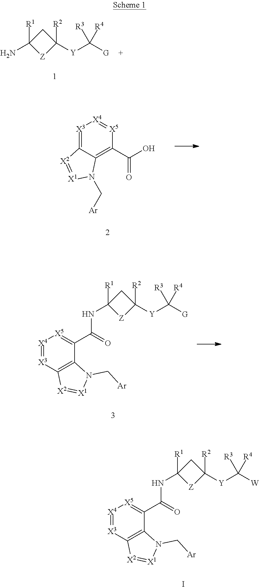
[Z]1C([Y]C([G])([R3])[R4])([R2])CC1(N)[R1].[X3]1=C2C(=C(C(O)=O)[X5]=[X4]1)N(C[Ar])[X1]=[X2]2.[Z]1C([Y]C([G])([R3])[R4])([R2])CC1(NC(C1=[X5][X4]=[X3]C2=C1N(C[Ar])[X1]=[X2]2)=O)[R1].[Z]1C([Y]C([W])([R3])[R4])([R2])CC1(NC(C1=[X5][X4]=[X3]C2=C1N(C[Ar])[X1]=[X2]2)=O)[R1].I
